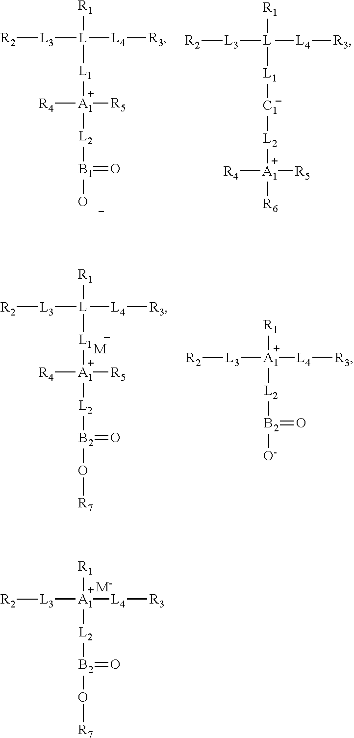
[R1][L]([L3][R2])([L4][R3])[L1][A1]([R4])([R5])[L2][B1]([O-])=O.[R1][L]([L3][R2])([L4][R3])[L1][C1][L2][A1]([R6])([R5])[R4].[R1][L]([L3][R2])([L4][R3])[L1][A1]([R4])([R5])[L2][B2](O[R7])=O.[M].[R1][A1]([L3][R2])([L4][R3])[L2][B2](=O)[O-].[R1][A1]([L3][R2])([L4][R3])[L2][B2](=O)O[R7].[M-]
